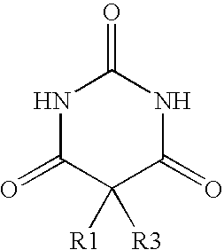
N1C(=O)C([R1])([R3])C(=O)NC1=O
